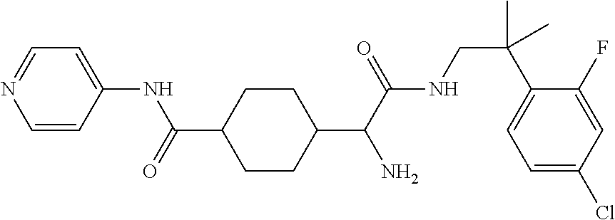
C1(C(C(NCC(C2=CC=C(Cl)C=C2F)(C)C)=O)N)CCC(C(=O)NC2=CC=NC=C2)CC1
